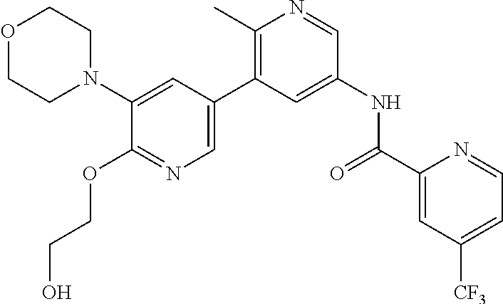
C1(N2CCOCC2)=CC(C2=C(C)N=CC(NC(C3=CC([CF3])=CC=N3)=O)=C2)=CN=C1OCCO
